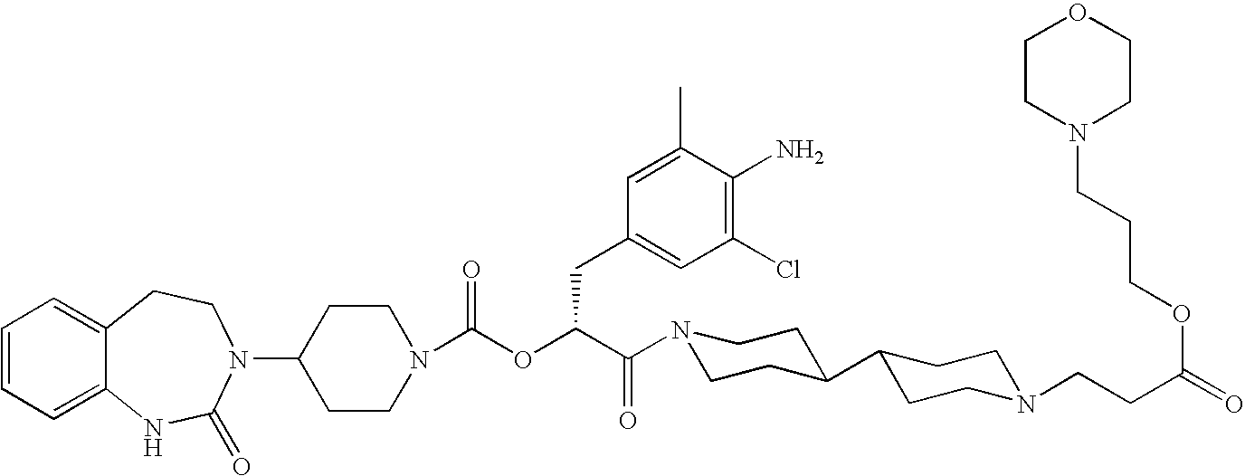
C1(N2C(=O)NC3=CC=CC=C3CC2)CCN(C(OC(C(=O)N2CCC(C3CCN(CCC(=O)OCCCN4CCOCC4)CC3)CC2)CC2=CC(Cl)=C(N)C(C)=C2)=O)CC1
